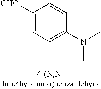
C1([OHC])=CC=C(N(C)C)C=C1
